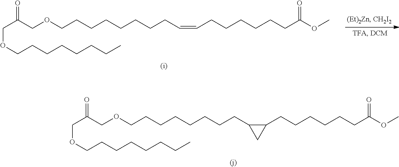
O(CCCCCCCCC=CCCCCCCC(OC)=O)CC(COCCCCCCCC)=O.O(CCCCCCCCC1C(CCCCCCC(OC)=O)C1)CC(COCCCCCCCC)=O
